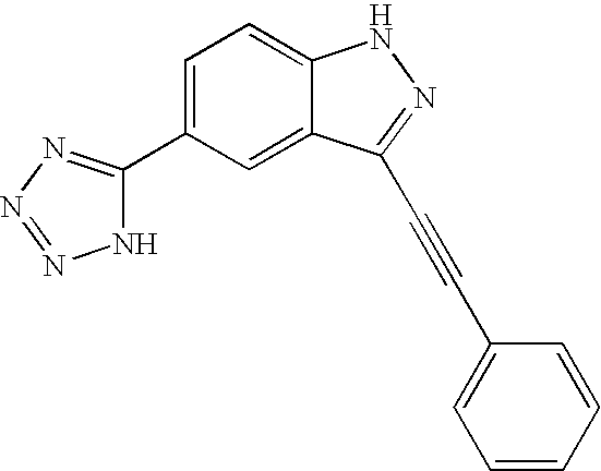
C1(C2=NN=NN2)=CC=C2C(=C1)C(C#CC1=CC=CC=C1)=NN2
